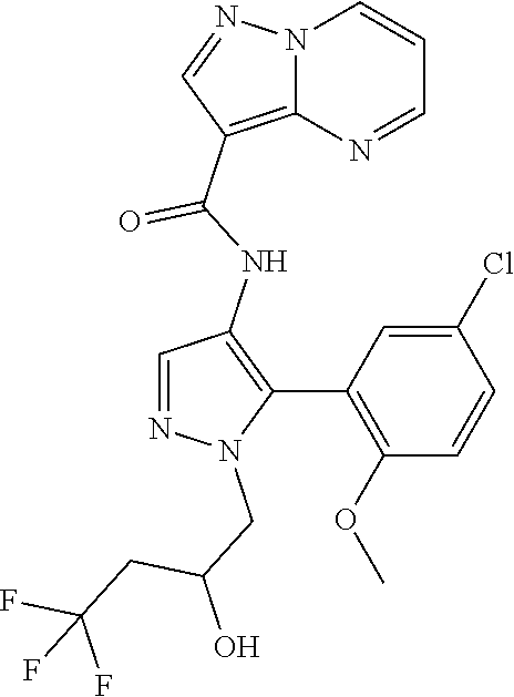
N12C(=C(C(NC3=C(C4=C(OC)C=CC(Cl)=C4)N(CC(O)CC(F)(F)F)N=C3)=O)C=N1)N=CC=C2
